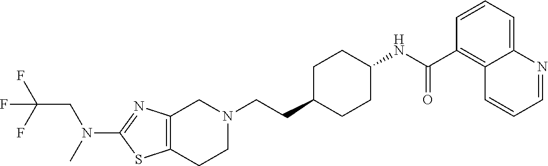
C1(N(CC(F)(F)F)C)=NC2=C(S1)CCN(CCC1CCC(NC(C3=C4C(=CC=C3)N=CC=C4)=O)CC1)C2
